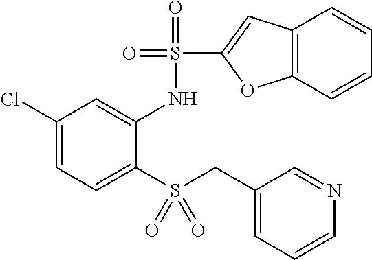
C1(Cl)=CC=C(S(CC2=CC=CN=C2)(=O)=O)C(NS(=O)(=O)C2=CC3=C(C=CC=C3)O2)=C1
